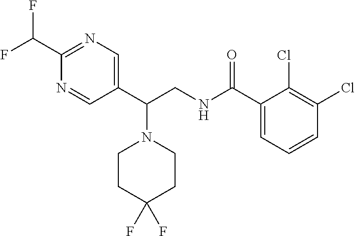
C1(C(NCC(C2=CN=C(C(F)F)N=C2)N2CCC(F)(F)CC2)=O)=CC=CC(Cl)=C1Cl
